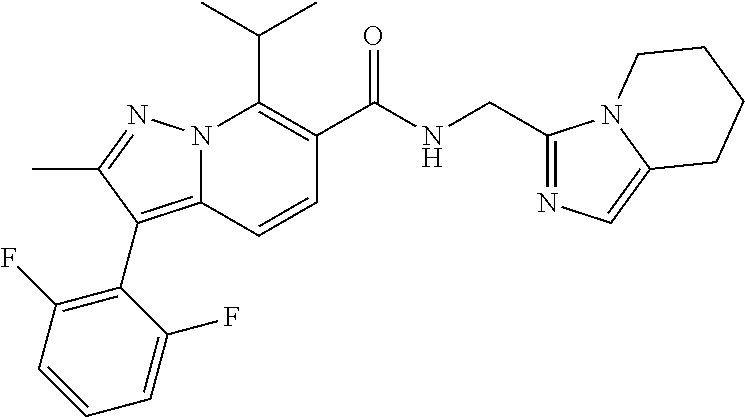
CC(C)C1=C(C(NCC2=NC=C3N2CCCC3)=O)C=CC2=C(C3=C(F)C=CC=C3F)C(C)=NN12
